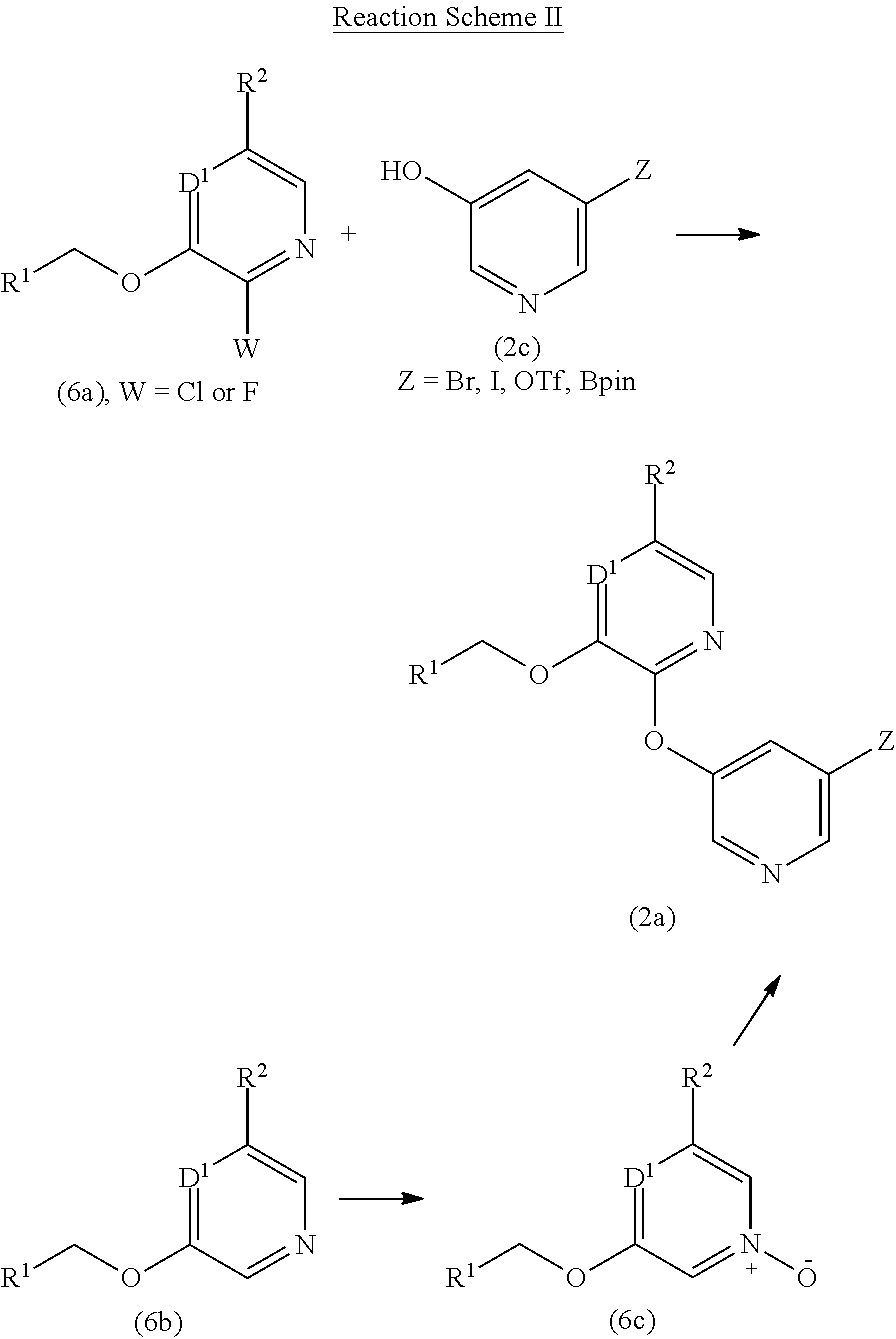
[D1]1=C(OC[R1])C([W])=NC=C1[R2].C1=C([Z])C=C(O)C=N1.[D1]1=C(OC[R1])C(OC2=CC([Z])=CN=C2)=NC=C1[R2].[D1]1=C(OC[R1])C=NC=C1[R2].[D1]1=C(OC[R1])C=N(O)C=C1[R2]
